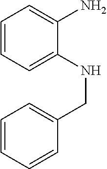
C1=CC=C(NCC2=CC=CC=C2)C(N)=C1
